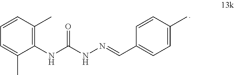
C1=CC=C(C)C(NC(NN=CC2=CC=C(C)C=C2)=O)=C1C
